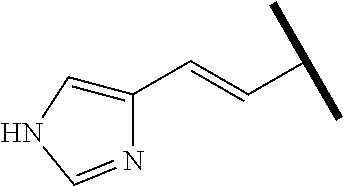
C1(C=CC(C)C)=CNC=N1
